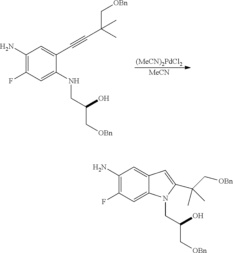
C1(N)=C(F)C=C(NCC(C[OBn])O)C(C#CC(C)(C[OBn])C)=C1.[(MeCN)2PdCl2].[MeCN].C1(N)=C(F)C=C2C(=C1)C=C(C(C[OBn])(C)C)N2CC(C[OBn])O
